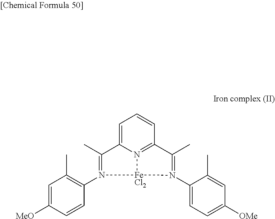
C1=C([MeO])C=CC(N2=C(C)C3=CC=CC4=N3[FeCl2]2N(C2=CC=C([OMe])C=C2C)=C4C)=C1C
